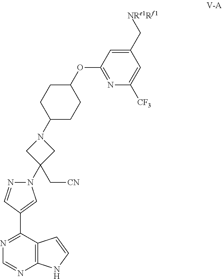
C12=C(C(C3=CN(C4(C[CN])CN(C5CCC(OC6=NC([CF3])=CC(C[NRe1Rf1])=C6)CC5)C4)N=C3)=NC=N1)C=CN2
